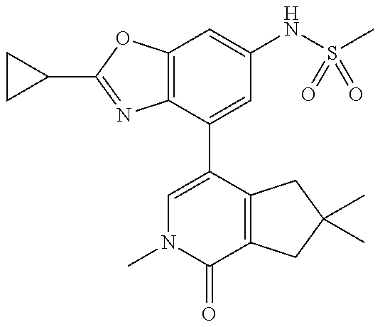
C12=C(C(C3=CN(C)C(=O)C4=C3CC(C)(C)C4)=CC(NS(=O)(C)=O)=C1)N=C(C1CC1)O2
